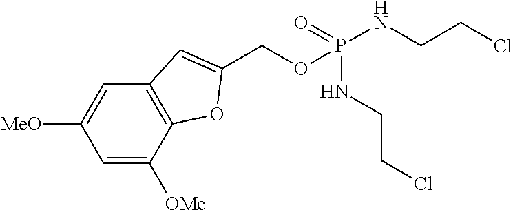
C1=C([OMe])C2=C(C=C1[MeO])C=C(COP(NCCCl)(NCCCl)=O)O2
